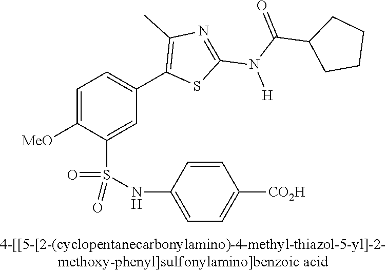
C1=C([OMe])C(S(NC2=CC=C([CO2H])C=C2)(=O)=O)=CC(C2=C(C)N=C(N(C(=O)C3CCCC3)[H])S2)=C1
